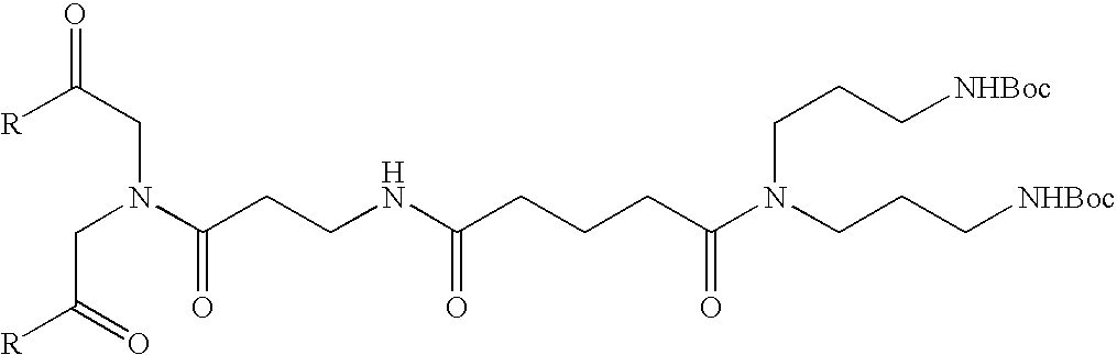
[R]C(CN(C(CCNC(CCCC(N(CCC[NHBoc])CCC[NHBoc])=O)=O)=O)CC([R])=O)=O
